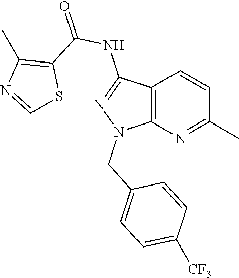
C12=C(N=C(C)C=C1)N(CC1=CC=C([CF3])C=C1)N=C2NC(=O)C1=C(C)N=CS1
